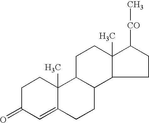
C1(=O)C=C2C(C)(CC1)C1C(CC2)C2C(C)(CC1)C([CO]C)CC2
